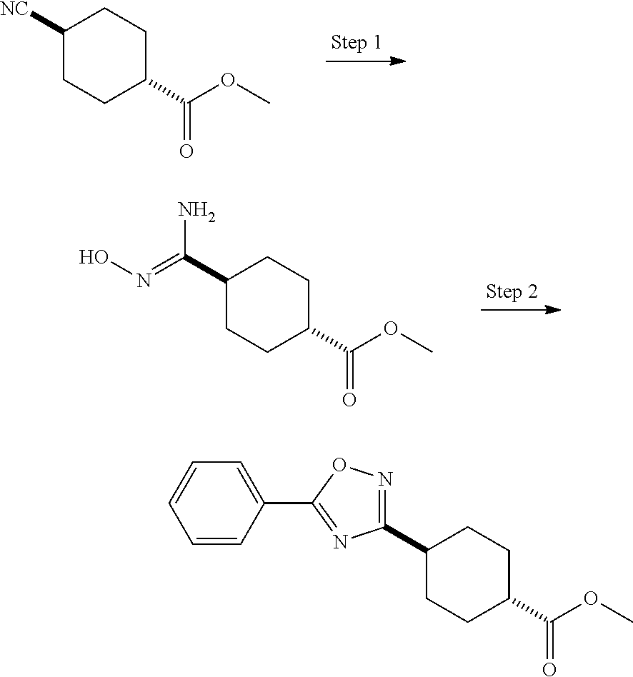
C1([NC])CCC(C(OC)=O)CC1.C1(C(=NO)N)CCC(C(OC)=O)CC1.C1(C2=NOC(C3=CC=CC=C3)=N2)CCC(C(OC)=O)CC1
